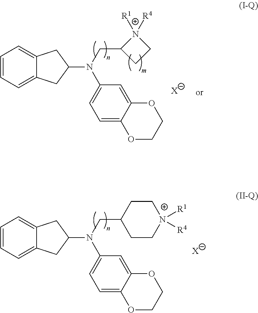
C1=CC=C2C(=C1)CC(N(CC1CC[N+]([R1])([R4])CC1)C1=CC=C3C(=C1)OCCO3)C2.[X].C1=CC=C2C(=C1)CC(N(CC1CCN1([R1])[R4])C1=CC=C3C(=C1)OCCO3)C2.[X]
